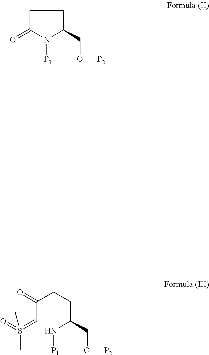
O=C(C=S(=O)(C)C)CCC(N[P1])CO[P2].C1C(=O)N([P1])C(CO[P2])C1
